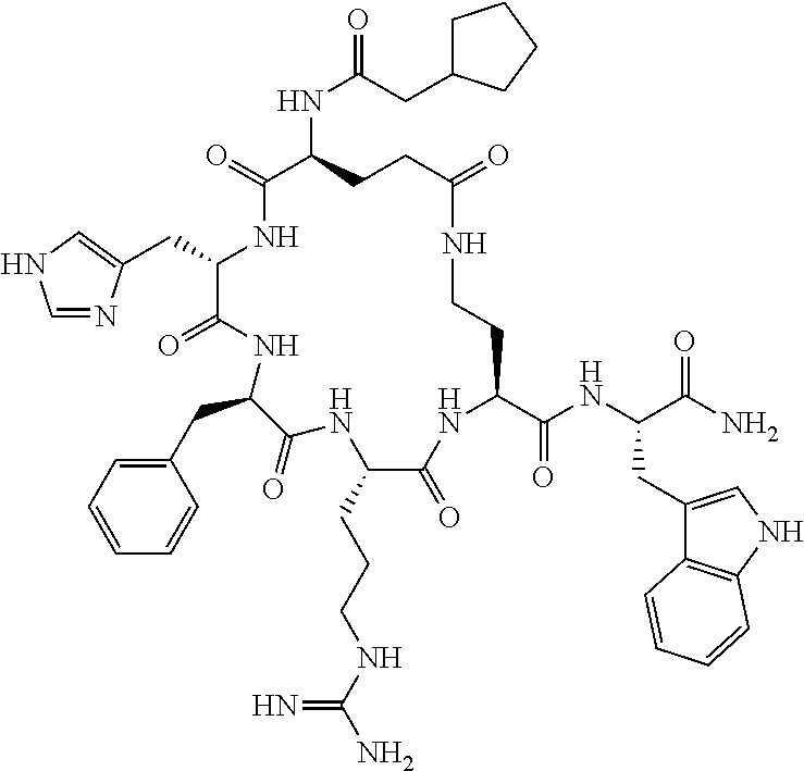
C(C1C(=O)NC(CC2=CC=CC=C2)C(=O)NC(CCCNC(N)=N)C(=O)NC(C(NC(C(N)=O)CC2=CNC3=C2C=CC=C3)=O)CCNC(=O)CCC(NC(CC2CCCC2)=O)C(=O)N1)C1=CNC=N1
